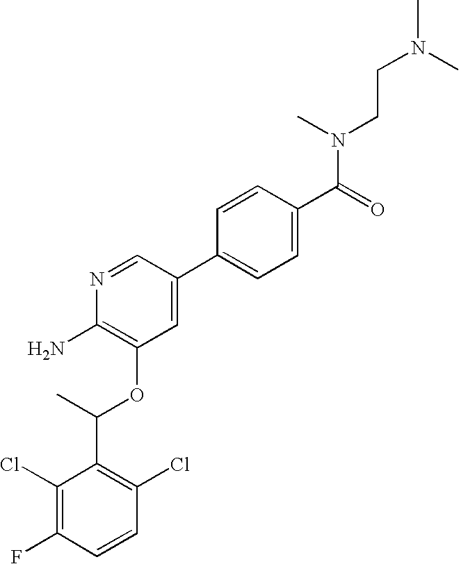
C1(Cl)=C(F)C=CC(Cl)=C1C(C)OC1=C(N)N=CC(C2=CC=C(C(=O)N(C)CCN(C)C)C=C2)=C1
